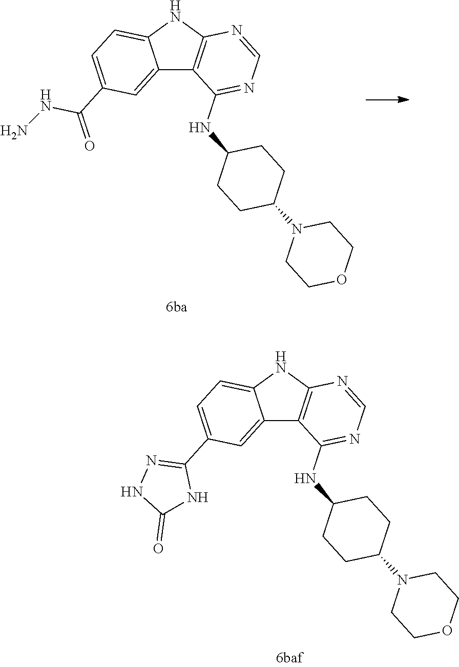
C12=CC(C(NN)=O)=CC=C1NC1=C2C(NC2CCC(N3CCOCC3)CC2)=NC=N1.C12=CC(C3=NNC(=O)N3)=CC=C1NC1=C2C(NC2CCC(N3CCOCC3)CC2)=NC=N1
